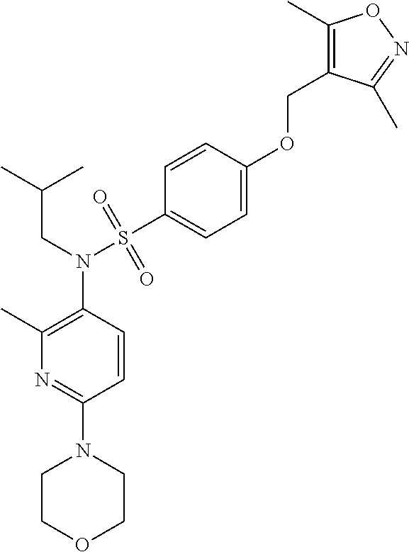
C1(C)=C(N(CC(C)C)S(C2=CC=C(OCC3=C(C)ON=C3C)C=C2)(=O)=O)C=CC(N2CCOCC2)=N1
